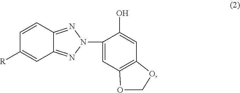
C1=CC2=NN(C3=CC4=C(C=C3O)OCO4)N=C2C=C1[R]
